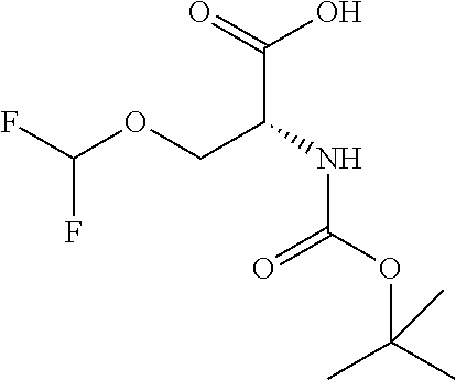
OC(C(COC(F)F)NC(=O)OC(C)(C)C)=O
